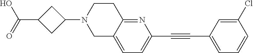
OC(C1CC(N2CC3=CC=C(C#CC4=CC=CC(Cl)=C4)N=C3CC2)C1)=O
